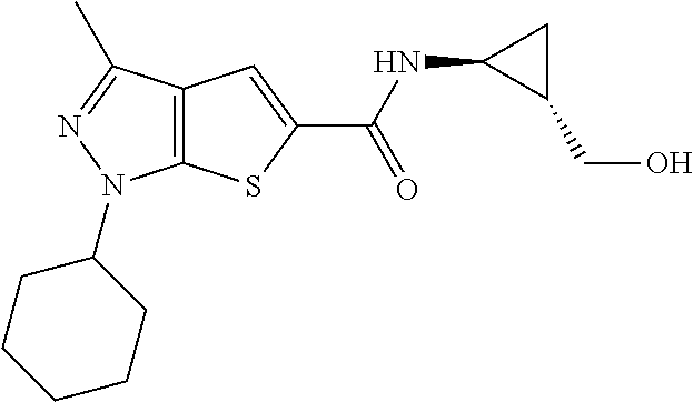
C12=C(C(C)=NN1C1CCCCC1)C=C(C(NC1C(CO)C1)=O)S2
